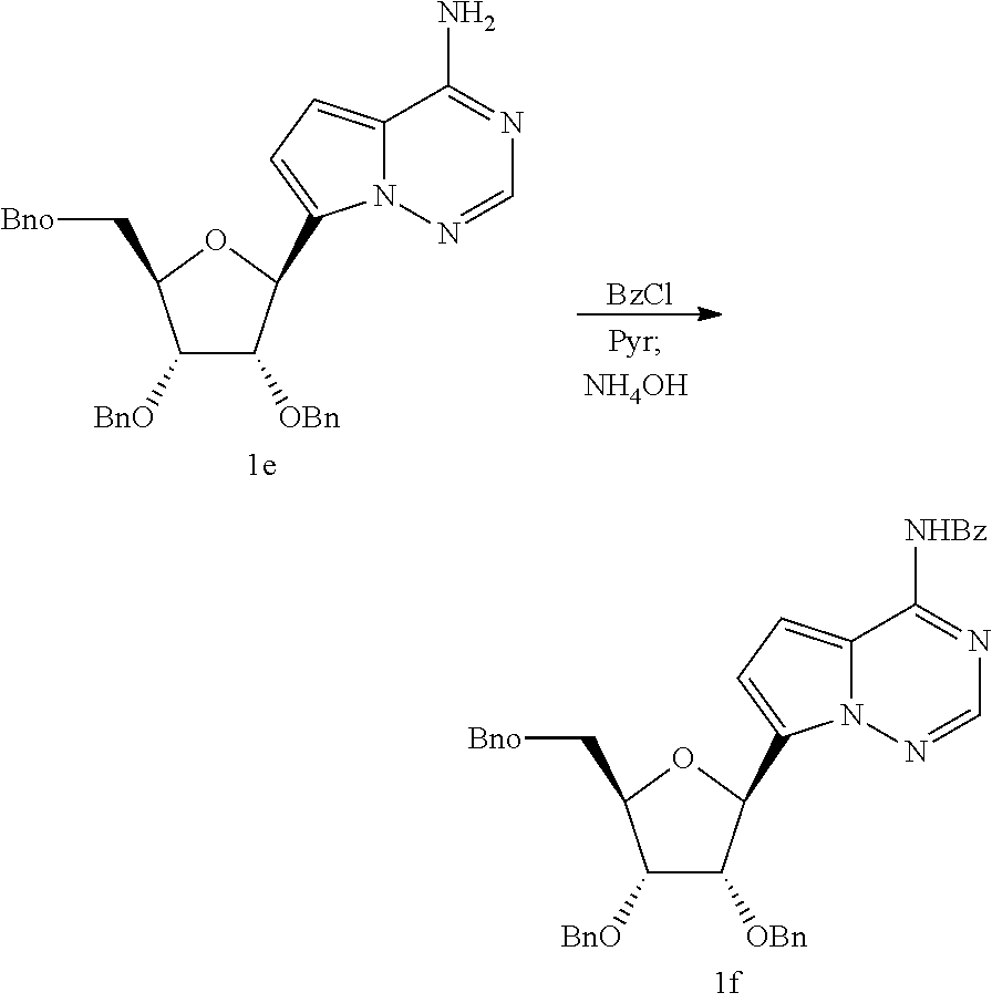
C1([BnO])C([OBn])C(C2=CC=C3N2N=CN=C3N)OC1C[Bno].[BzCl].C1([BnO])C([OBn])C(C2=CC=C3N2N=CN=C3[NHBz])OC1C[Bno]
